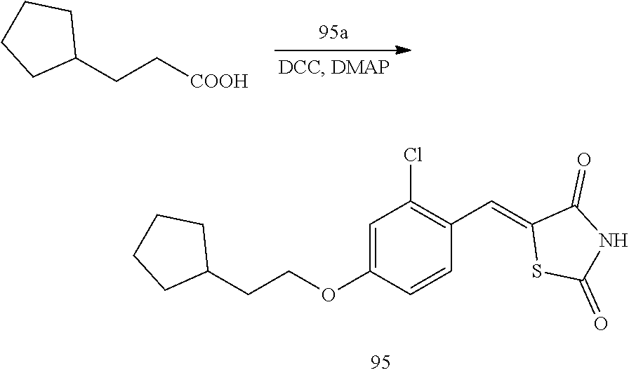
[COOH]CCC1CCCC1.C(COC1=CC(Cl)=C(C=C2SC(=O)NC2=O)C=C1)C1CCCC1
